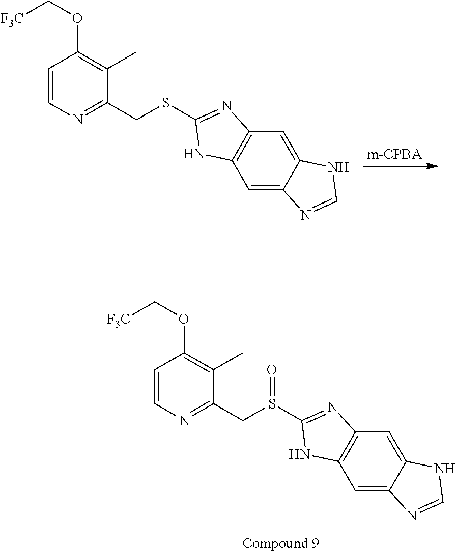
C1=CN=C(CS(C2=NC3=C(C=C4C(=C3)NC=N4)N2)=O)C(C)=C1OC[F3C].C1=CN=C(CSC2=NC3=C(C=C4C(=C3)NC=N4)N2)C(C)=C1OC[F3C]
